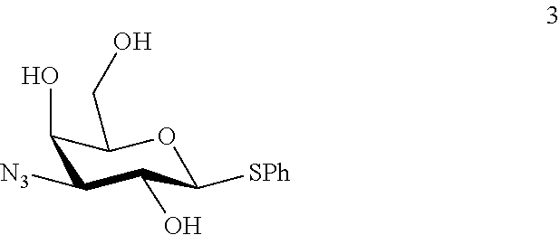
C1(O)C([N3])C(O)C([SPh])OC1CO
